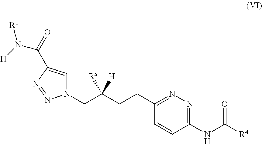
C1=C(C(=O)N([R1])[H])N=NN1CC([Rx])(CCC1=NN=C(NC(=O)[R4])C=C1)[H]
